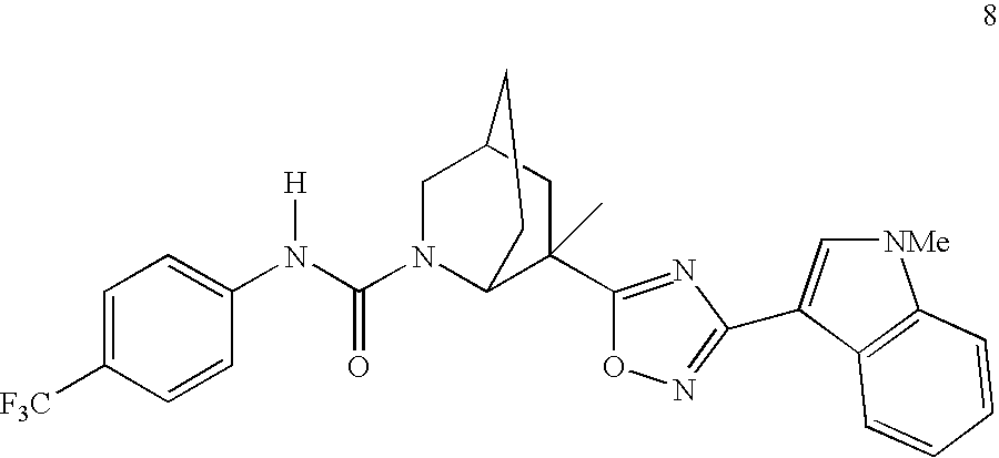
C1(N(C(N2C3C(C4=NC(C5=C[NMe]C6=C5C=CC=C6)=NO4)(C)CC(C2)CC3)=O)[H])=CC=C([F3C])C=C1
